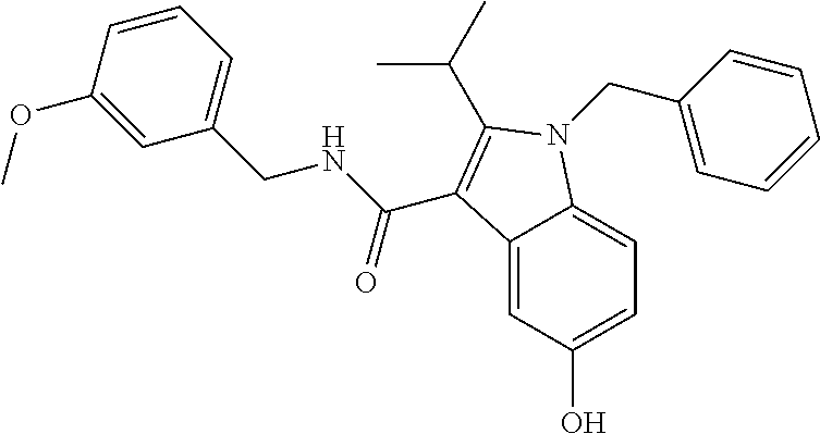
C12=CC(O)=CC=C1N(CC1=CC=CC=C1)C(C(C)C)=C2C(NCC1=CC=CC(OC)=C1)=O
